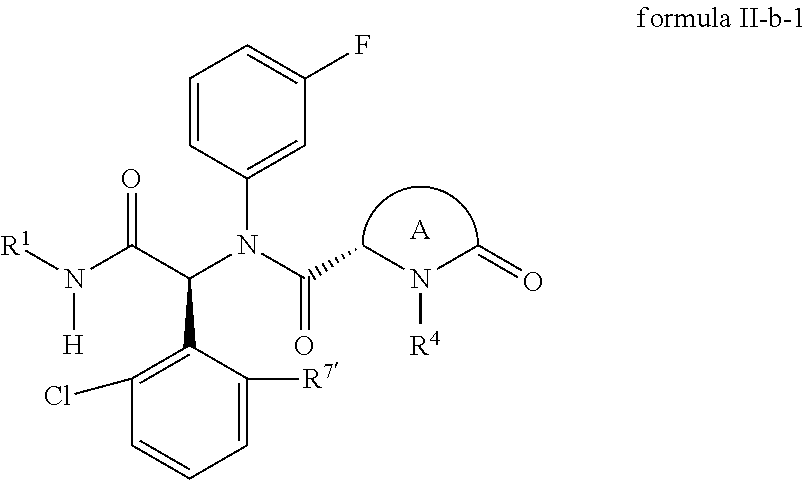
[R1]N(C(C(N(C(CN(C=O)[R4])=O)C1=CC(F)=CC=C1)C1=C(Cl)C=CC=C1[R7])=O)[H].[A]
